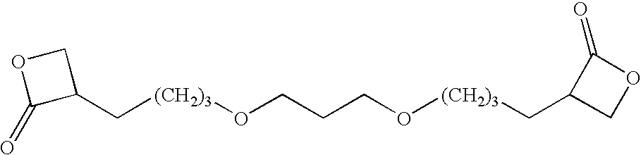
C1(=O)C(C[(CH2)3]OCCCO[(CH2)3]CC2COC2=O)CO1
